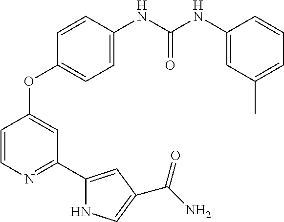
C1=CN=C(C2=CC(C(N)=O)=CN2)C=C1OC1=CC=C(NC(NC2=CC(C)=CC=C2)=O)C=C1
